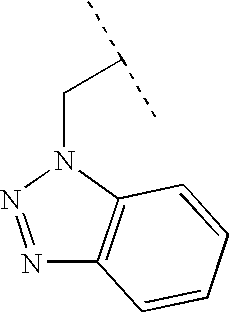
N1=NN(CC(C)C)C2=C1C=CC=C2
